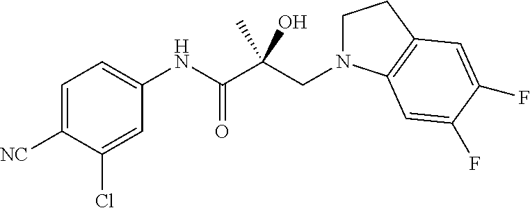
C1=C([NC])C(Cl)=CC(NC(C(CN2CCC3=C2C=C(F)C(F)=C3)(O)C)=O)=C1
